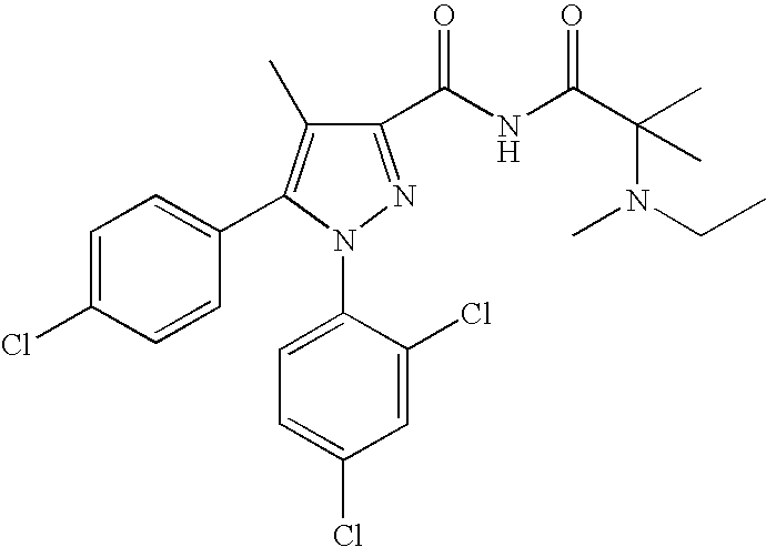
C1=C(Cl)C=CC(C2=C(C)C(C(NC(C(C)(N(CC)C)C)=O)=O)=NN2C2=CC=C(Cl)C=C2Cl)=C1
